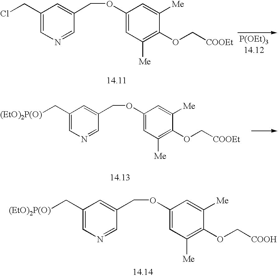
[P(OEt)3].C1(OCC2=CC(CCl)=CN=C2)=CC([Me])=C(OC[COOEt])C([Me])=C1.C1(OCC2=CC(C[(EtO)2P(O)])=CN=C2)=CC([Me])=C(OC[COOEt])C([Me])=C1.C1(OCC2=CC(C[(EtO)2P(O)])=CN=C2)=CC([Me])=C(OC[COOH])C([Me])=C1
